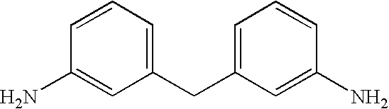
C1=CC=C(CC2=CC=CC(N)=C2)C=C1N
